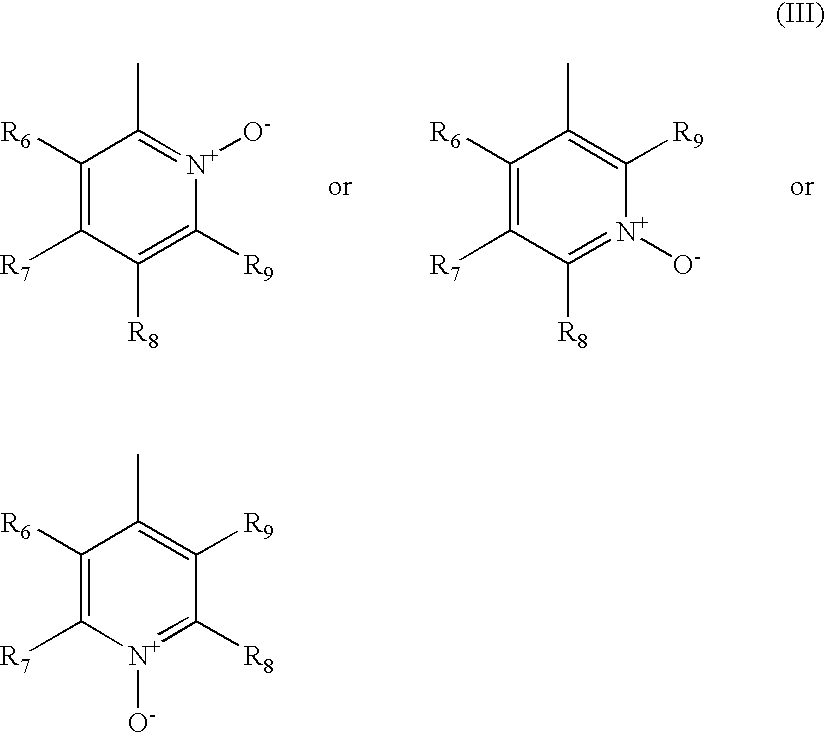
C1([R6])=C([R7])C([R8])=C([R9])[N+]([O-])=C1C.C1([R6])=C([R7])C([R8])=[N+]([O-])C([R9])=C1C.C1([R6])=C([R7])[N+]([O-])=C([R8])C([R9])=C1C
